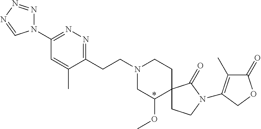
N1(C2=NN=C(CCN3CC(OC)C4(CC3)CCN(C3=C(C)C(=O)OC3)C4=O)C(C)=C2)N=NN=C1
